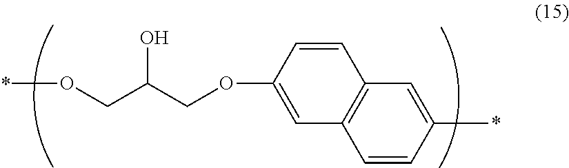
*OCC(COC1=CC2=C(C=C1)C=C(*)C=C2)O
